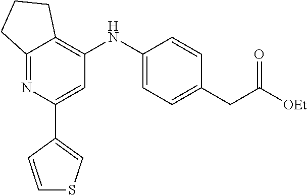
C12=NC(C3=CSC=C3)=CC(NC3=CC=C(CC(=O)[OEt])C=C3)=C1CCC2
